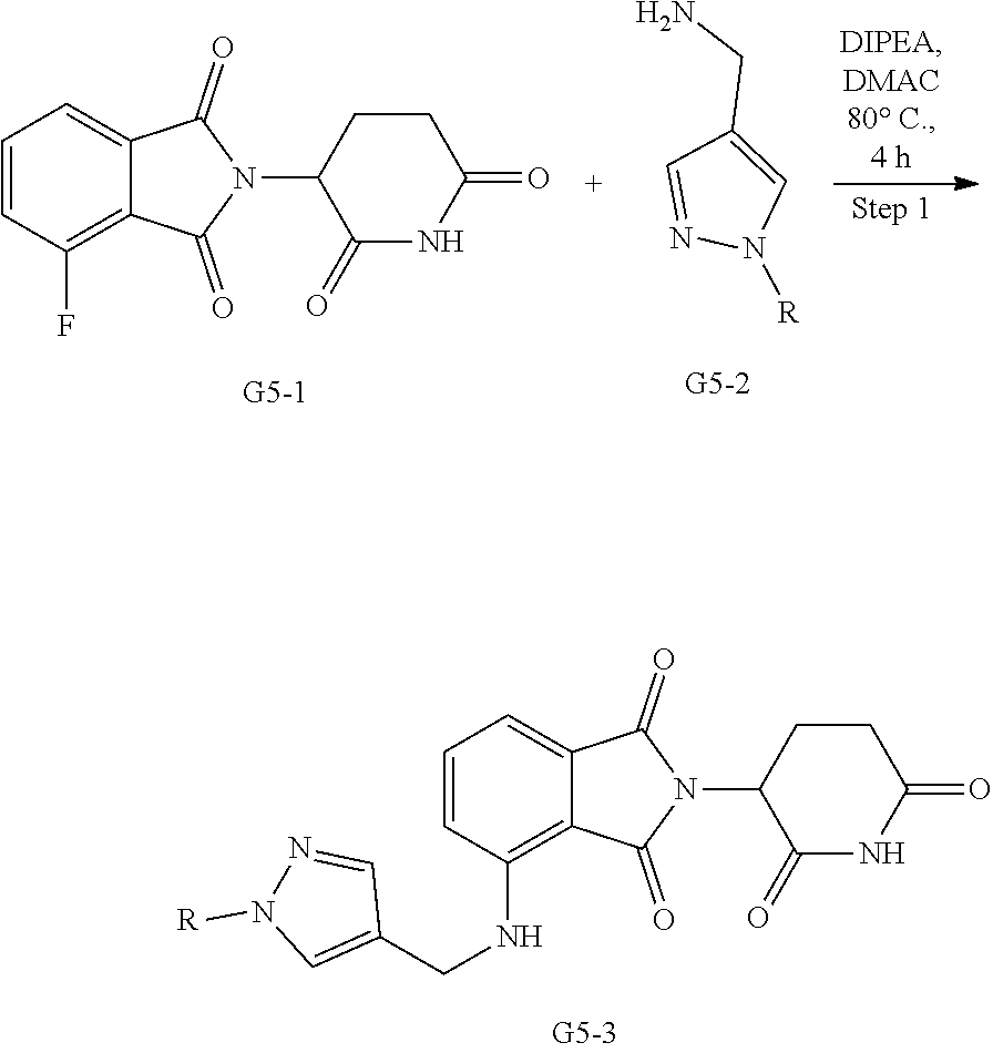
C1=NN([R])C=C1CN.C1=CC(F)=C2C(=C1)C(=O)N(C1C(=O)NC(=O)CC1)C2=O.C1=CC(NCC2=CN([R])N=C2)=C2C(=C1)C(=O)N(C1C(=O)NC(=O)CC1)C2=O
